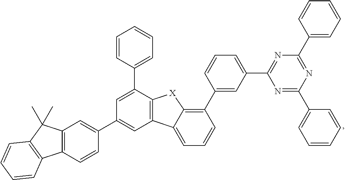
C12=C(C=CC(C3=CC4=C(C(C5=CC=CC=C5)=C3)[X]C3=C(C5=CC(C6=NC(C7=CC=CC=C7)=NC(C7=CC=CC=C7)=N6)=CC=C5)C=CC=C43)=C1)C1=C(C2(C)C)C=CC=C1
